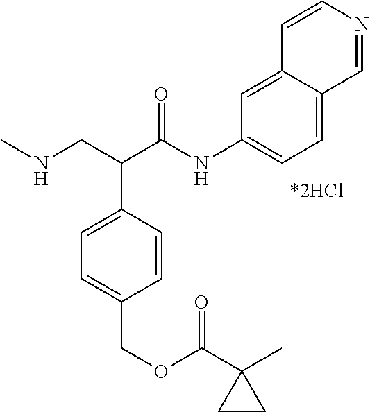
CNCC(C(NC1=CC=C2C(=C1)C=CN=C2)=O)C1=CC=C(COC(C2(C)CC2)=O)C=C1
